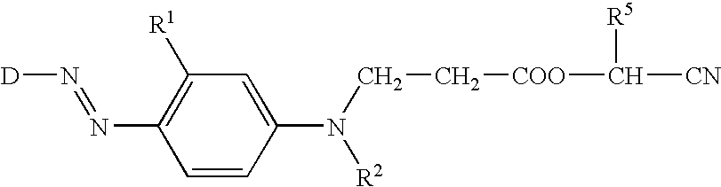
C1(N=N[D])=C([R1])C=C(N(CC[COO]C([CN])[R5])[R2])C=C1
